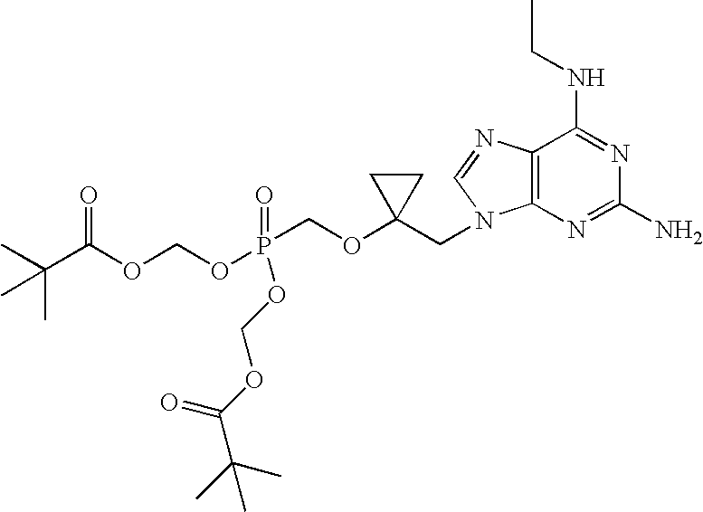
CC(C(OCOP(COC1(CN2C3=C(N=C2)C(NCC)=NC(N)=N3)CC1)(=O)OCOC(C(C)(C)C)=O)=O)(C)C
